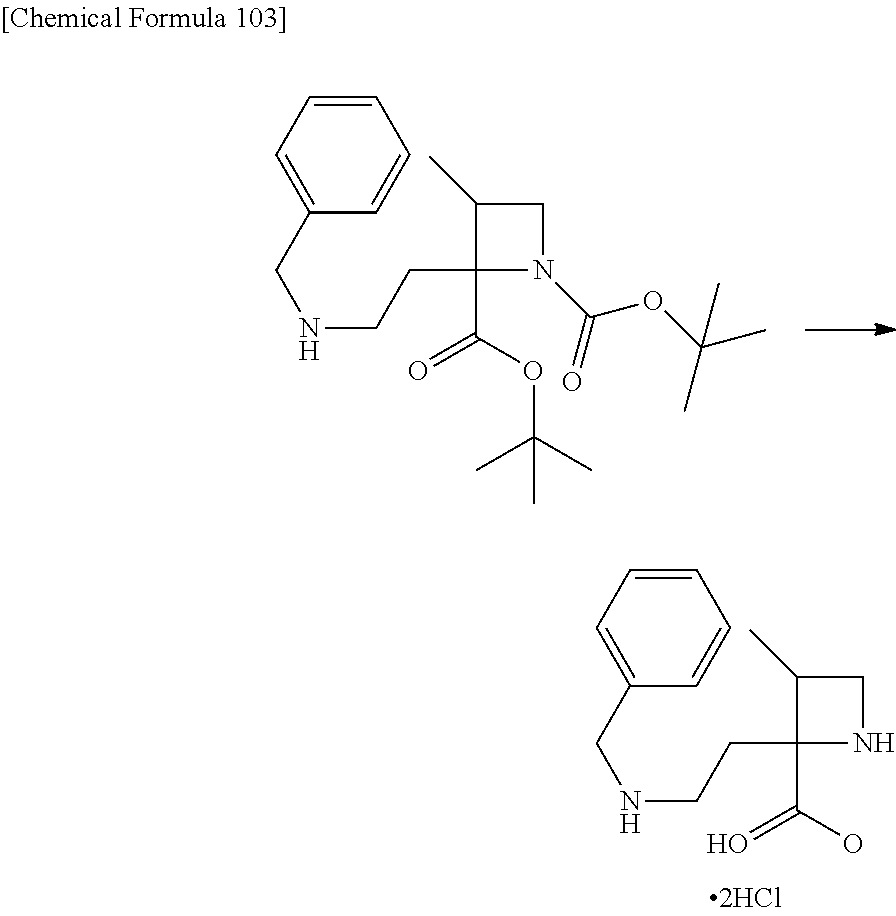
C1=CC=C(CNCCC2(C(OC(C)(C)C)=O)N(C(=O)OC(C)(C)C)CC2C)C=C1.C1=CC=C(CNCCC2(C(O)=O)NCC2C)C=C1
